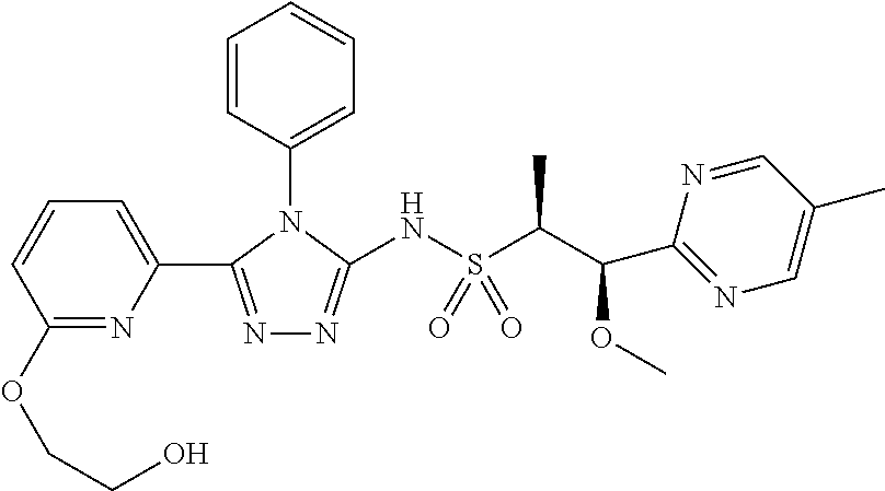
N1=C(C2=CC=CC(OCCO)=N2)N(C2=CC=CC=C2)C(NS(C(C(C2=NC=C(C)C=N2)OC)C)(=O)=O)=N1
